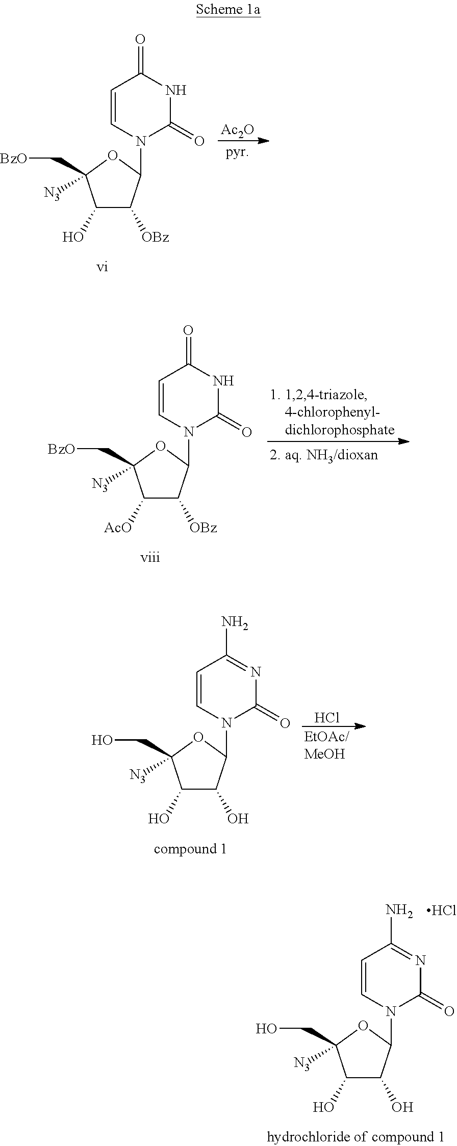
C1=CN(C2C([OBz])C(O)C([N3])(C[BzO])O2)C(=O)NC1=O.[Ac2O].C1=CN(C2C([OBz])C([AcO])C([N3])(C[BzO])O2)C(=O)NC1=O.C1=CN(C2C(O)C(O)C([N3])(CO)O2)C(=O)N=C1N.Cl.C1=CN(C2C(O)C(O)C([N3])(CO)O2)C(=O)N=C1N.Cl
